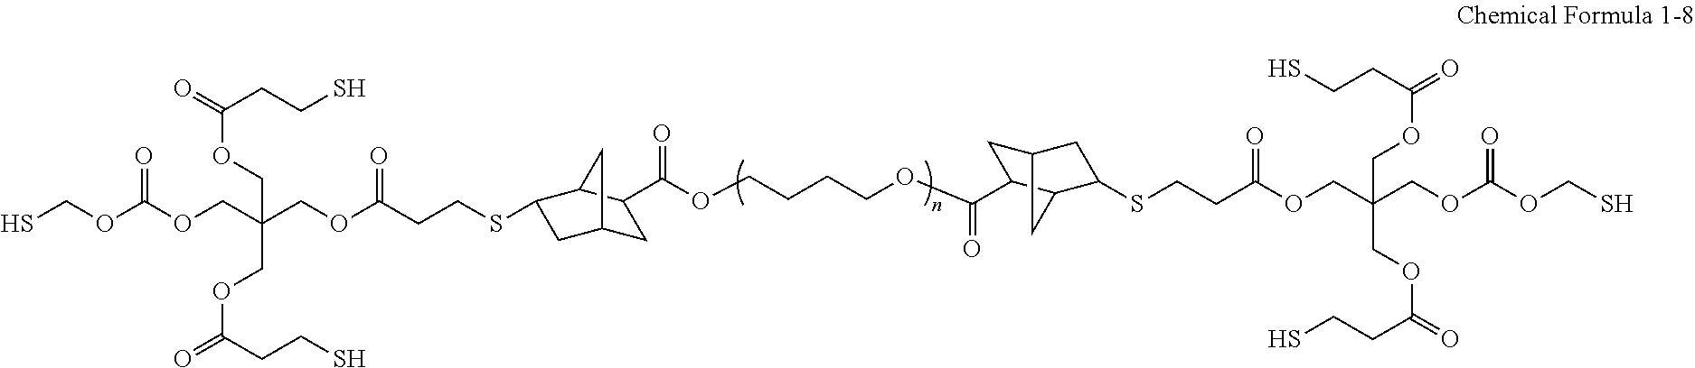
SCOC(OCC(COC(CCSC1CC2CC(C(OCCCCOC(=O)C3CC4CC(SCCC(OCC(COC(OCS)=O)(COC(CCS)=O)COC(CCS)=O)=O)C3C4)=O)C1C2)=O)(COC(CCS)=O)COC(CCS)=O)=O
